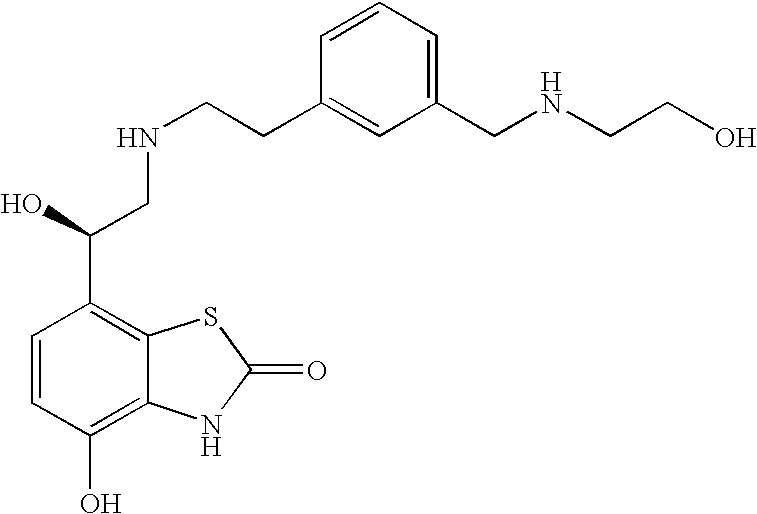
C1=CC(O)=C2C(=C1C(CNCCC1=CC(CNCCO)=CC=C1)O)SC(=O)N2
